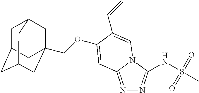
N1=C2N(C(NS(C)(=O)=O)=N1)C=C(C=C)C(OCC13CC4CC(CC(C1)C4)C3)=C2
